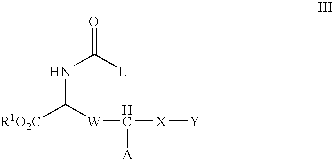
N(C([L])=O)C([R1O2C])[W]C([X][Y])[A]
